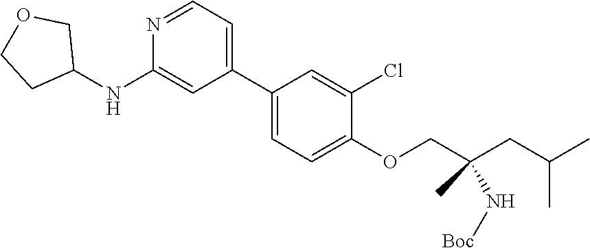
C1(C2=CC=NC(NC3COCC3)=C2)=CC=C(OCC(CC(C)C)(N[Boc])C)C(Cl)=C1
